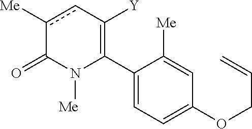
C1(C2=C([Y])cc([Me])C(=O)N2[Me])=CC=C(OCC=C)C=C1[Me]
